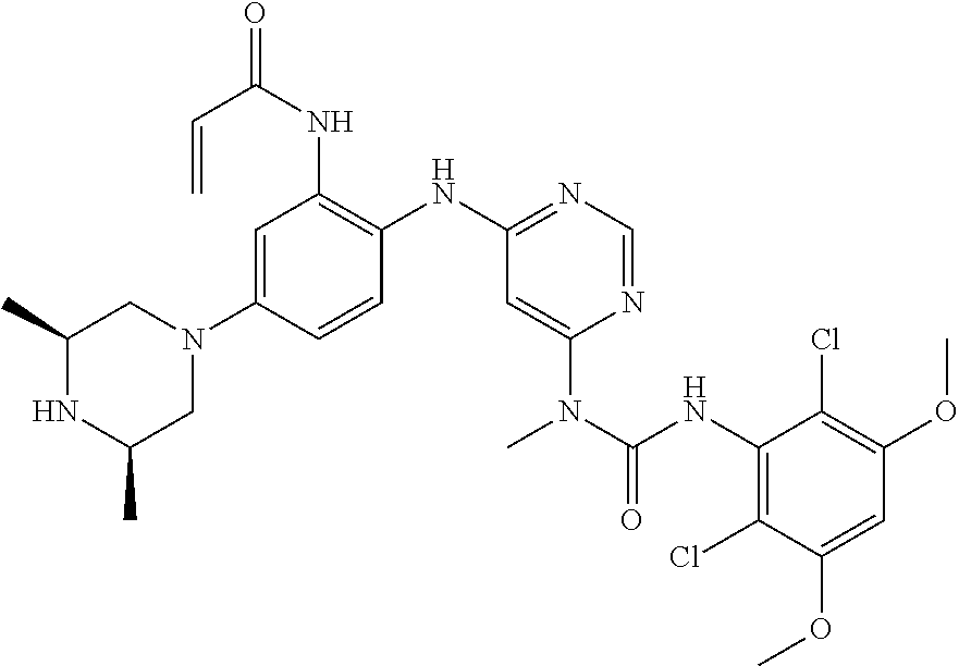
C1=C(N2CC(C)NC(C)C2)C=CC(NC2=NC=NC(N(C(=O)NC3=C(Cl)C(OC)=CC(OC)=C3Cl)C)=C2)=C1NC(C=C)=O
